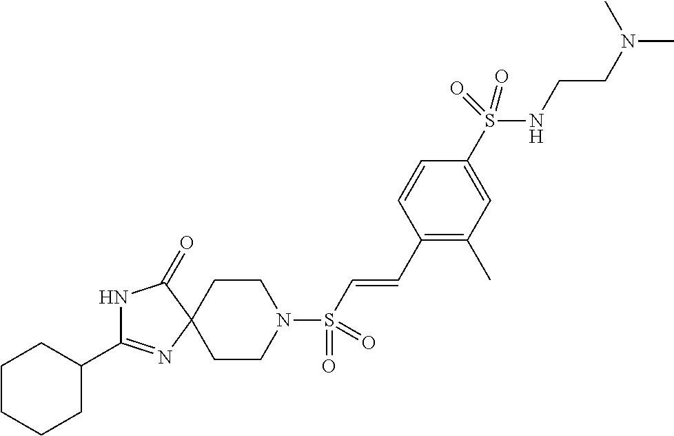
C1CN(S(C=CC2=C(C)C=C(S(NCCN(C)C)(=O)=O)C=C2)(=O)=O)CCC12N=C(C1CCCCC1)NC2=O
